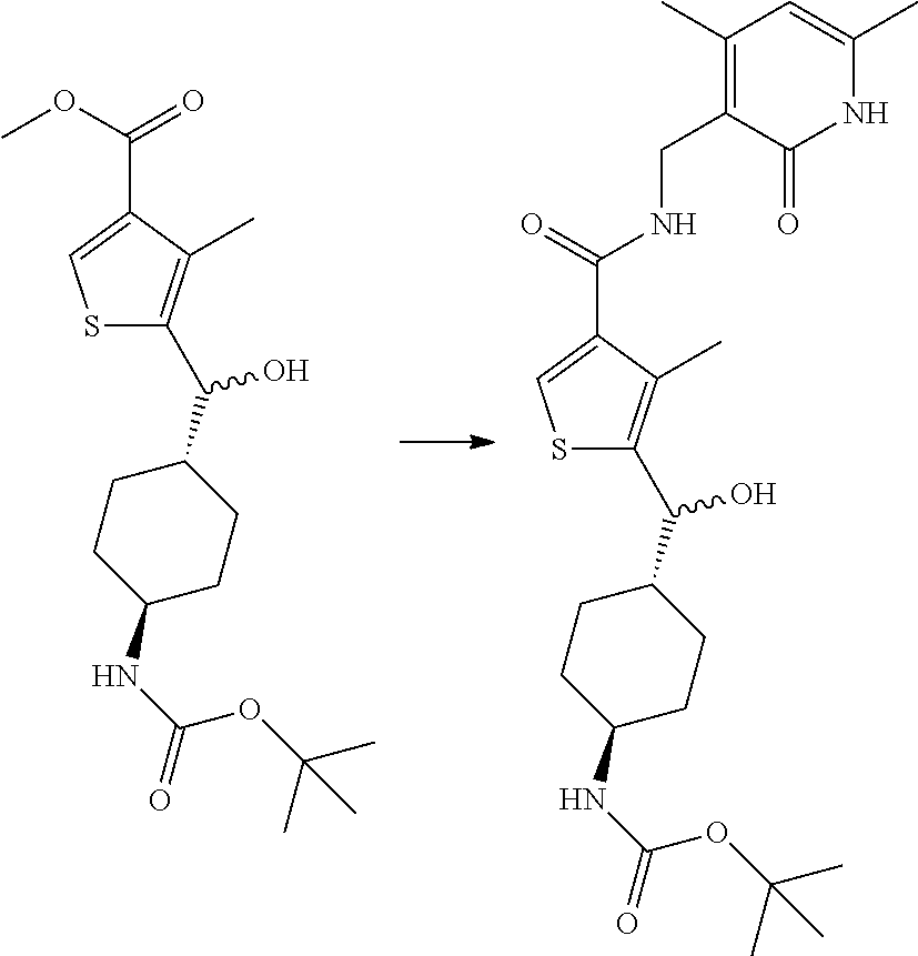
C1(NC(OC(C)(C)C)=O)CCC(C(O)C2=C(C)C(C(NCC3=C(C)C=C(C)NC3=O)=O)=CS2)CC1.C1(NC(OC(C)(C)C)=O)CCC(C(O)C2=C(C)C(C(=O)OC)=CS2)CC1
